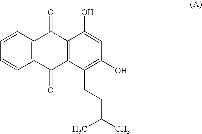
C1=CC=CC2=C1C(=O)C1=C(C2=O)C(CC=C(C)C)=C(O)C=C1O
